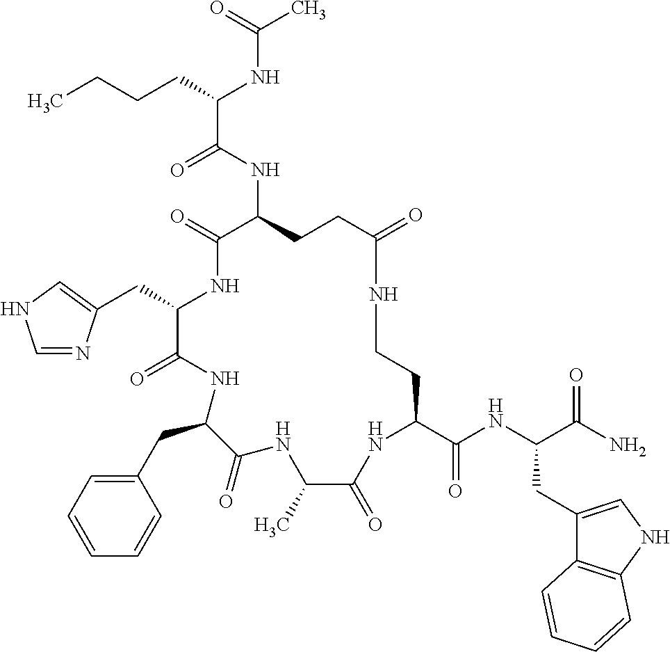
C(C1NC(=O)C(NC(C(CCCC)NC(C)=O)=O)CCC(=O)NCCC(C(NC(C(N)=O)CC2=CNC3=C2C=CC=C3)=O)NC(=O)C(C)NC(=O)C(CC2=CC=CC=C2)NC1=O)C1=CNC=N1
